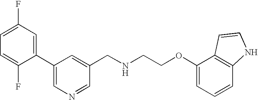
C1=C(F)C(C2=CN=CC(CNCCOC3=CC=CC4=C3C=CN4)=C2)=CC(F)=C1
